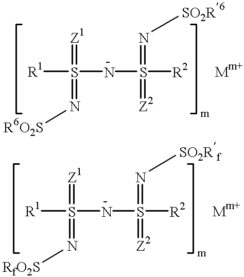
[R1]S(=[Z1])(NS([R2])(=[Z2])=N[SO2R6])=N[R6O2S].[R1]S(=[Z1])(NS([R2])(=[Z2])=N[SO2Rf])=N[RfO2S]
